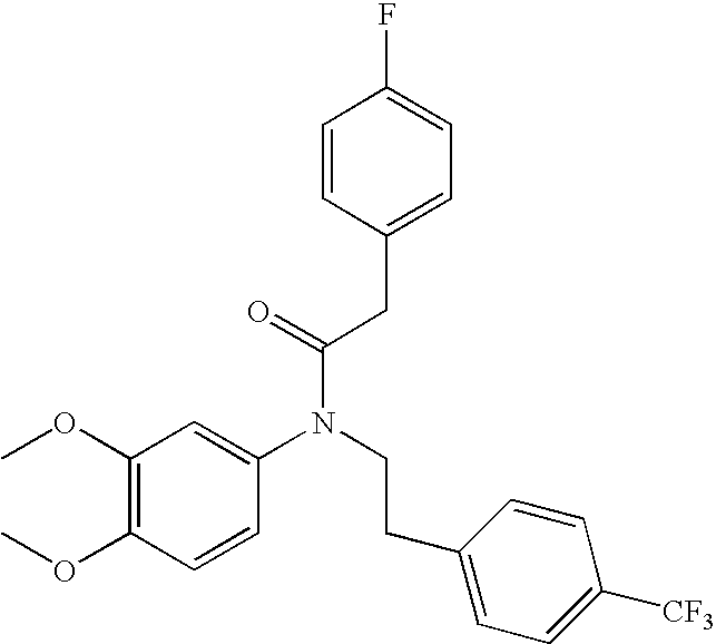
C1(OC)=C(OC)C=CC(N(CCC2=CC=C([CF3])C=C2)C(=O)CC2=CC=C(F)C=C2)=C1
